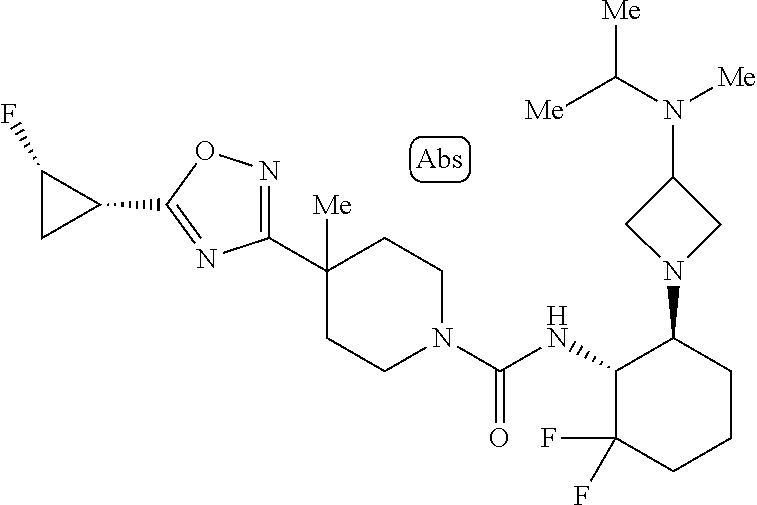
C1(C2([Me])CCN(C(NC3C(F)(F)CCCC3N3CC(N(C([Me])[Me])[Me])C3)=O)CC2)=NOC(C2CC2F)=N1
